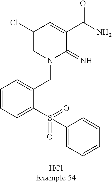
C1=CC=C(S(=O)(=O)C2=CC=CC=C2)C(CN2C(=N)C(C(N)=O)=CC(Cl)=C2)=C1
